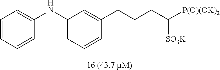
C1(NC2=CC=CC=C2)=CC=CC(CCCC([P(O)(OK)2])[SO3K])=C1
